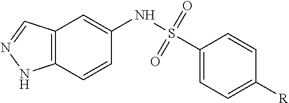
C12=C(C=CC(NS(C3=CC=C([R])C=C3)(=O)=O)=C1)NN=C2
